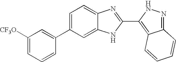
C1=C(C2=CC([CF3O])=CC=C2)C=C2C(=C1)N=C(C1=C3C(=NN1)C=CC=C3)N2
